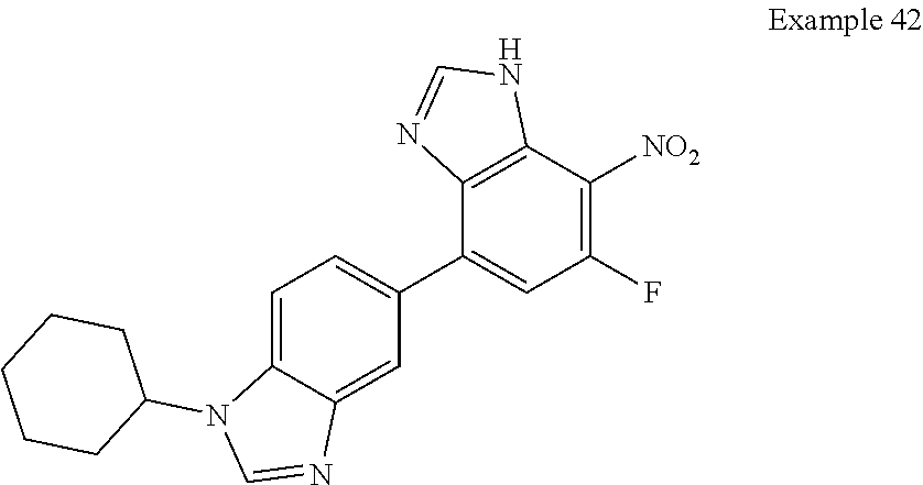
C12=C(C(C3=CC=C4C(=C3)N=CN4C3CCCCC3)=CC(F)=C1[NO2])N=CN2
